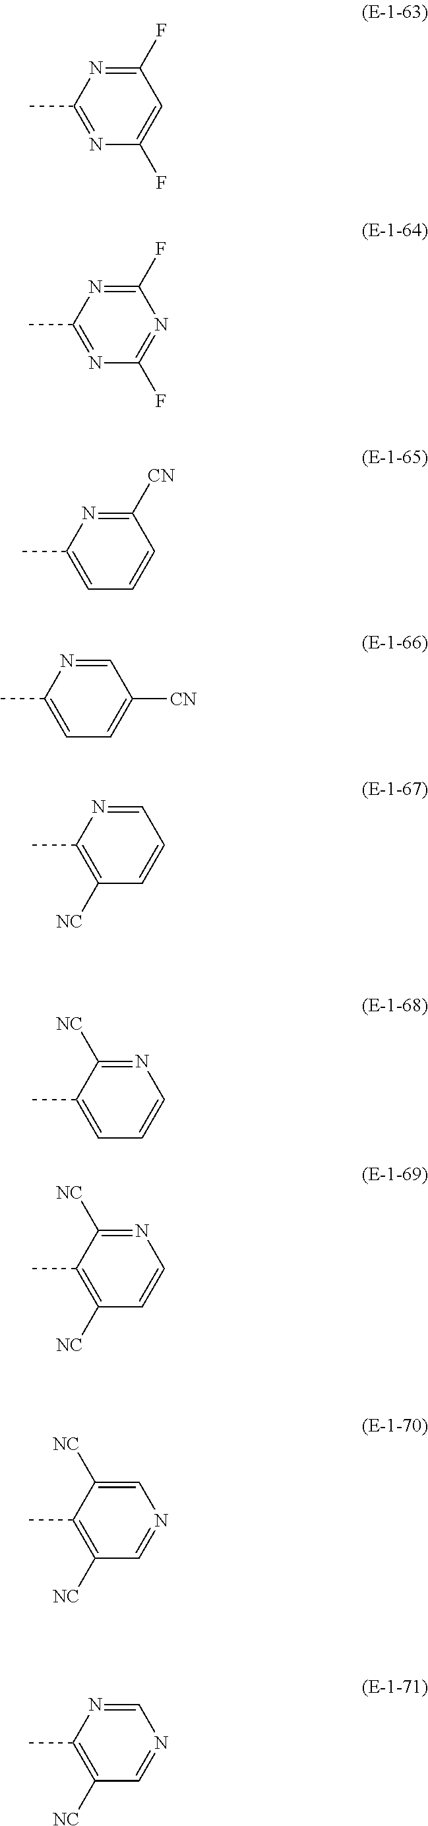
CC1=NC(F)=CC(F)=N1.CC1=NC(F)=NC(F)=N1.CC1=CC=CC([CN])=N1.CC1=CC=C([CN])C=N1.CC1=C([NC])C=CC=N1.CC1=CC=CN=C1[NC].CC1=C([NC])C=CN=C1[NC].CC1=C([NC])C=NC=C1[NC].CC1=C([NC])C=NC=N1
